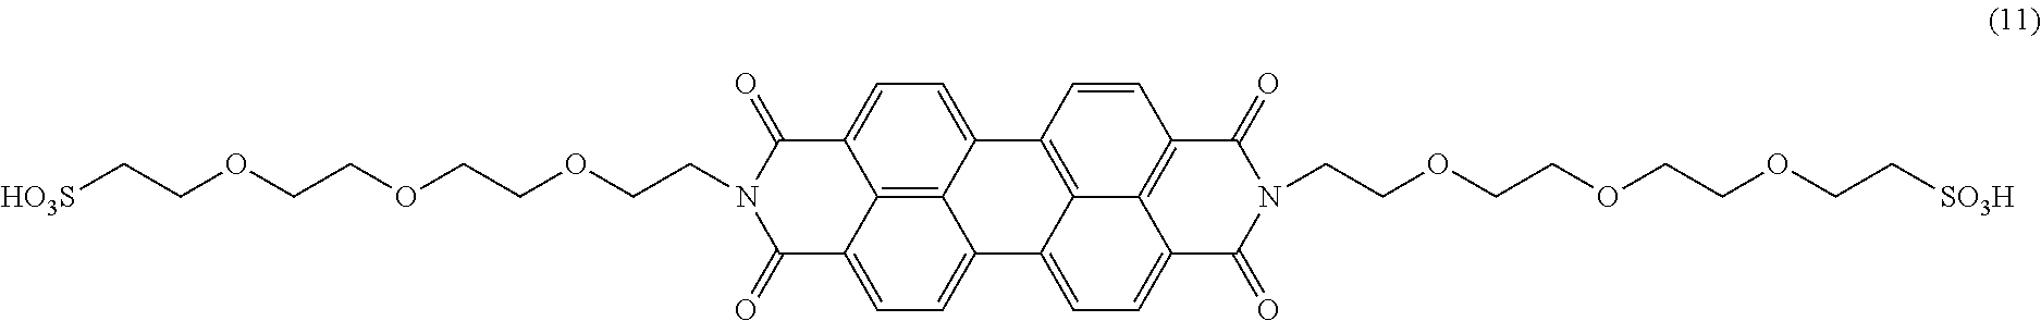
C1(=O)C2=CC=C3C4=C2C(=CC=C4C2=C4C3=CC=C3C4=C(C=C2)C(=O)N(CCOCCOCCOCC[SO3H])C3=O)C(=O)N1CCOCCOCCOCC[HO3S]
